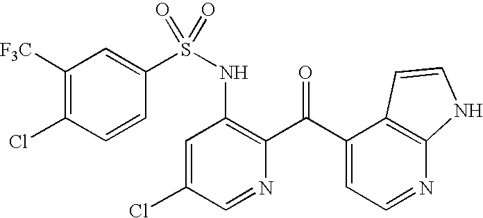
C1([F3C])=C(Cl)C=CC(S(NC2=C(C(C3=CC=NC4=C3C=CN4)=O)N=CC(Cl)=C2)(=O)=O)=C1
